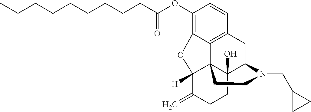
CCCCCCCCCC(OC1=C2C3=C(C=C1)CC1C4(O)C3(C([H])(C(=C)CC4)O2)CCN1CC1CC1)=O
